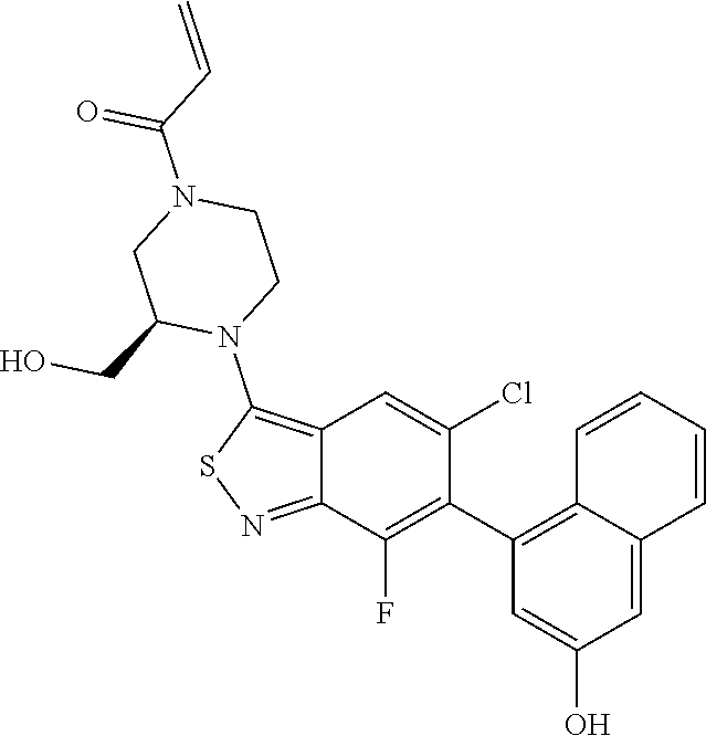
C12=C(N3CCN(C(=O)C=C)CC3CO)SN=C1C(F)=C(C1=C3C=CC=CC3=CC(O)=C1)C(Cl)=C2
